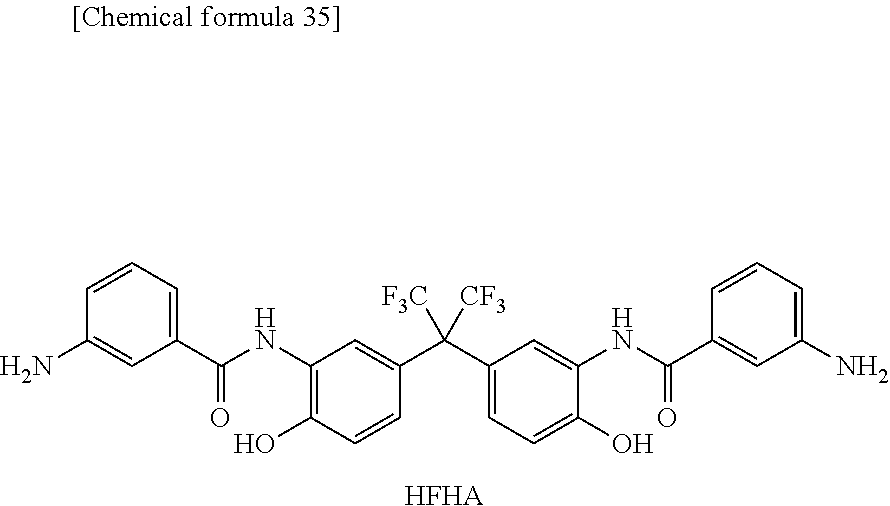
C1=CC=C(C(NC2=C(O)C=CC(C(C3=CC=C(O)C(NC(C4=CC(N)=CC=C4)=O)=C3)([F3C])[CF3])=C2)=O)C=C1N.[HFHA]
